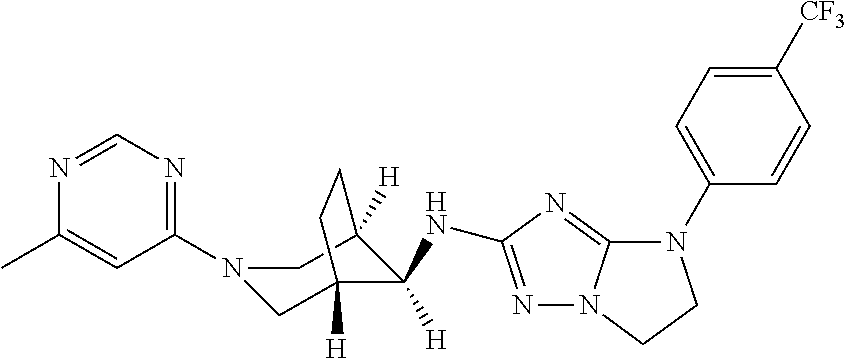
C1(N2CC3([H])C([H])(NC4=NN5C(=N4)N(C4=CC=C([CF3])C=C4)CC5)C([H])(C2)CC3)=NC=NC(C)=C1
